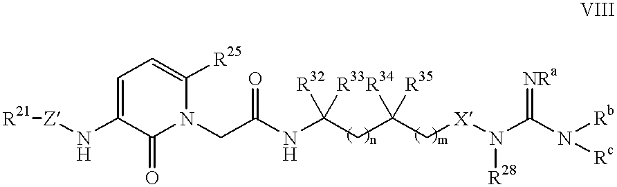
[R21][Z]NC1=CC=C([R25])N(CC(NC(CC(C[X]N(C(N([Rb])[Rc])=[NRa])[R28])([R35])[R34])([R33])[R32])=O)C1=O
